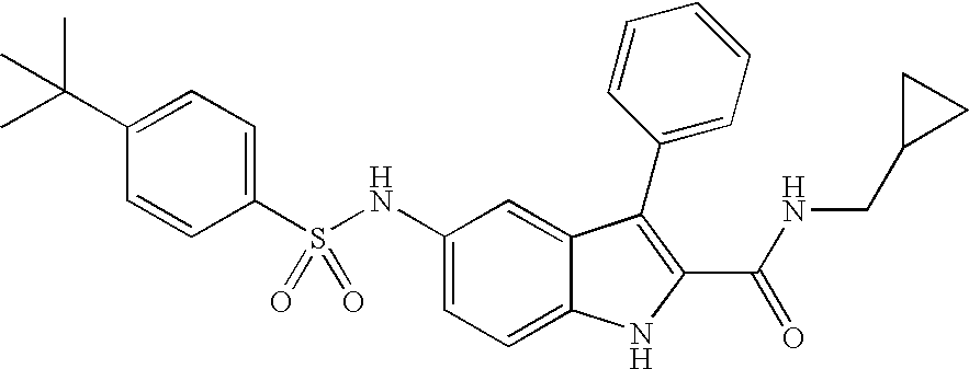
C1(C(C)(C)C)=CC=C(S(NC2=CC=C3C(=C2)C(C2=CC=CC=C2)=C(C(NCC2CC2)=O)N3)(=O)=O)C=C1
